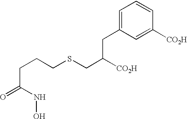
C(C(CC1=CC=CC([CO2H])=C1)[CO2H])SCCCC(=O)NO
